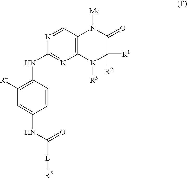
N1=CC2=C(N=C1NC1=C([R4])C=C(NC([L][R5])=O)C=C1)N([R3])C([R1])([R2])C(=O)N2[Me]
